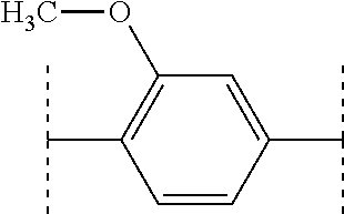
C1=CC(C(C)C)=CC(OC)=C1C(C)C
